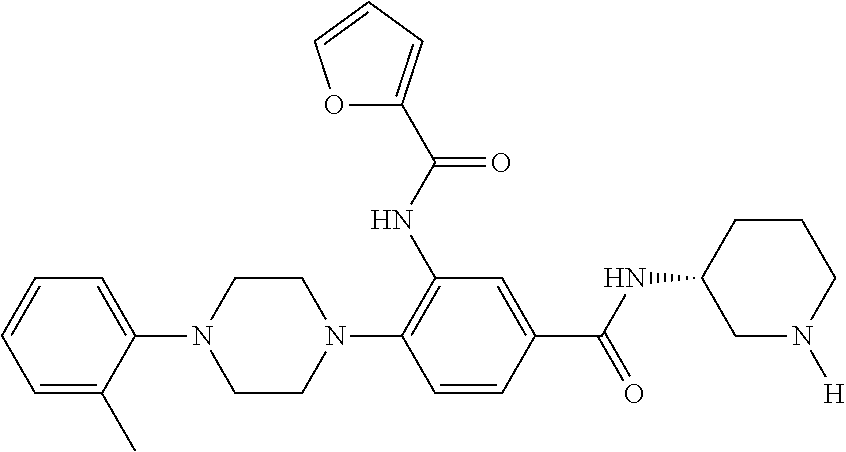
C1=C(C)C(N2CCN(C3=C(NC(=O)C4=CC=CO4)C=C(C(NC4CN([H])CCC4)=O)C=C3)CC2)=CC=C1
